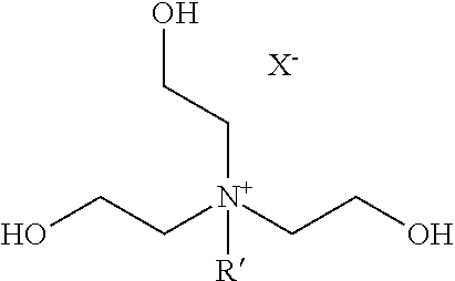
OCC[N+](CCO)(CCO)[R].[X-]
